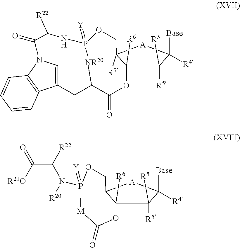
O1C2([R6])C([R5])([R5])C([Base])([R4])[A]C2([R7])COP2(=[Y])NC([R22])C(=O)N3C=C(CC(C1=O)[NR20]2)C1=C3C=CC=C1.O1C2([R6])C([R5])([R5])C([Base])([R4])[A]C2COP(N(C([R22])C(=O)[R21O])[R20])(=[Y])[M]C1=O
